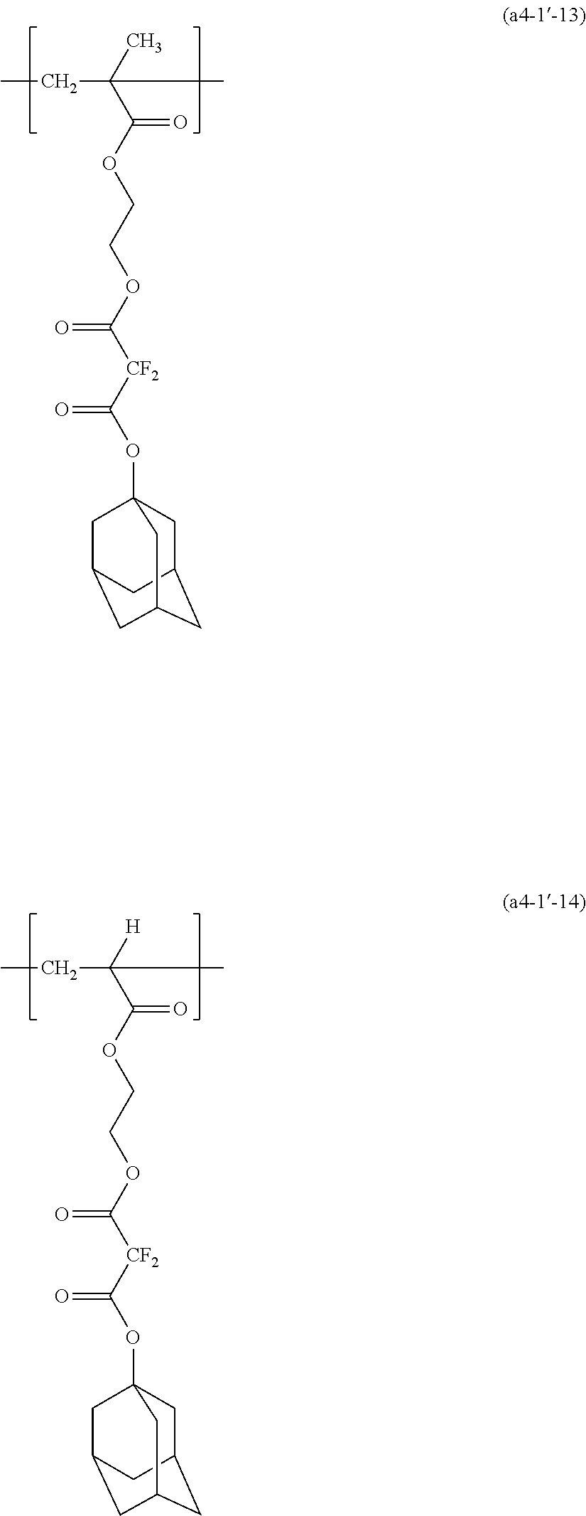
CCC(C(OCCOC([CF2]C(OC12CC3CC(CC(C1)C3)C2)=O)=O)=O)(C)C.CCC(C(OCCOC([CF2]C(OC12CC3CC(CC(C1)C3)C2)=O)=O)=O)([H])C
